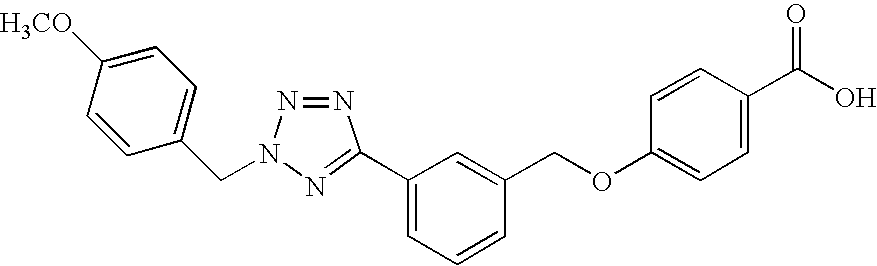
C1(C2=NN(CC3=CC=C([H3CO])C=C3)N=N2)=CC=CC(COC2=CC=C(C(O)=O)C=C2)=C1
